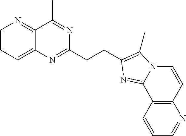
C1=CC=C2C(=N1)C(C)=NC(CCC1=C(C)N3C=CC4=C(C=CC=N4)C3=N1)=N2
